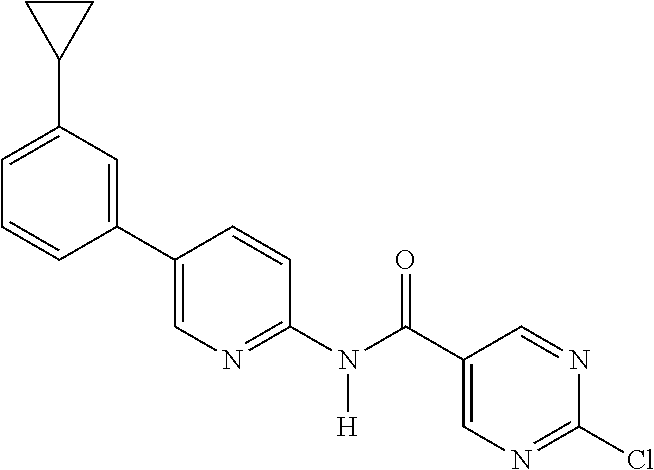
C1(C2=CN=C(N(C(C3=CN=C(Cl)N=C3)=O)[H])C=C2)=CC(C2CC2)=CC=C1
